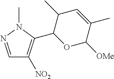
C1=NN(C)C(C2OC([OMe])C(C)=CC2C)=C1[NO2]
